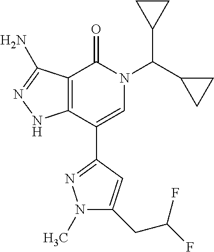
C12=C(C(C3=NN(C)C(CC(F)F)=C3)=CN(C(C3CC3)C3CC3)C1=O)NN=C2N
